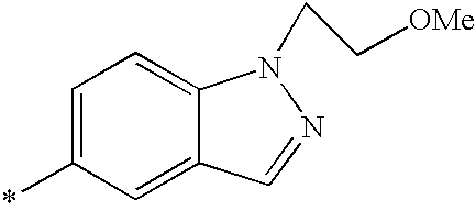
*C1=CC=C2C(=C1)C=NN2CC[OMe]
